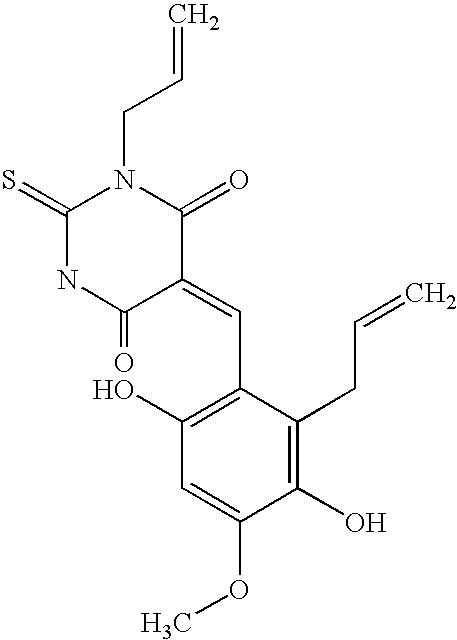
C=CCN1C(=S)NC(=O)C(=CC2=C(O)C=C(OC)C(O)=C2CC=C)C1=O
